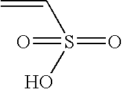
O=S(=O)(C=C)O
